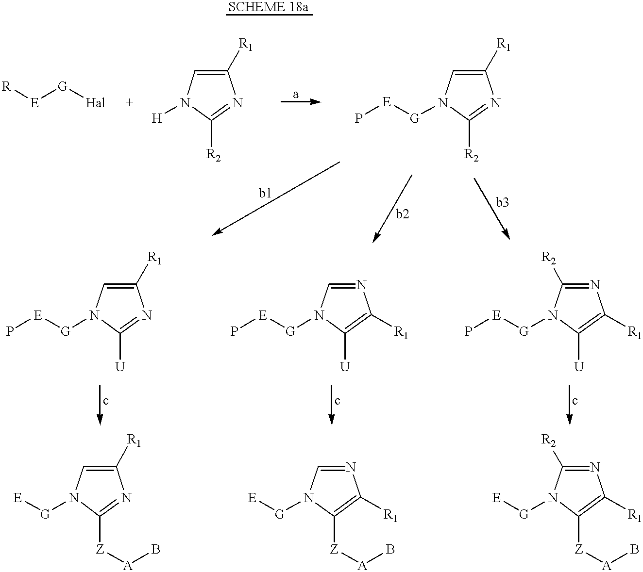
[R][E][G][Hal].C1([R1])=CN([H])C([R2])=N1.C1([R1])=CN([G][E]P)C([R2])=N1.C1([R1])=CN([G][E]P)C([U])=N1.N1=CN([G][E]P)C([U])=C1[R1].N1=C([R2])N([G][E]P)C([U])=C1[R1].C1([R1])=CN([G][E])C([Z][A]B)=N1.N1=CN([G][E])C([Z][A]B)=C1[R1].N1=C([R2])N([G][E])C([Z][A]B)=C1[R1]
